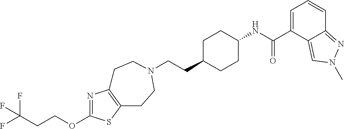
C(CC1CCC(NC(C2=CC=CC3=NN(C)C=C23)=O)CC1)N1CCC2=C(N=C(OCCC(F)(F)F)S2)CC1
